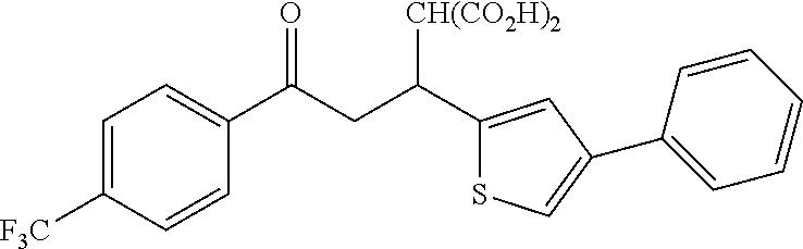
C1(C(CC(C2=CC=C([F3C])C=C2)=O)[CH(CO2H)2])=CC(C2=CC=CC=C2)=CS1
